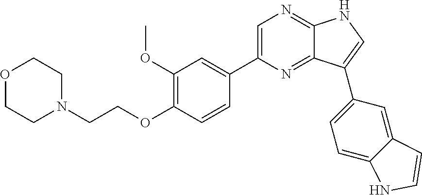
C1=C(C2=CC(OC)=C(OCCN3CCOCC3)C=C2)N=C2C(=N1)NC=C2C1=CC=C2C(=C1)C=CN2
